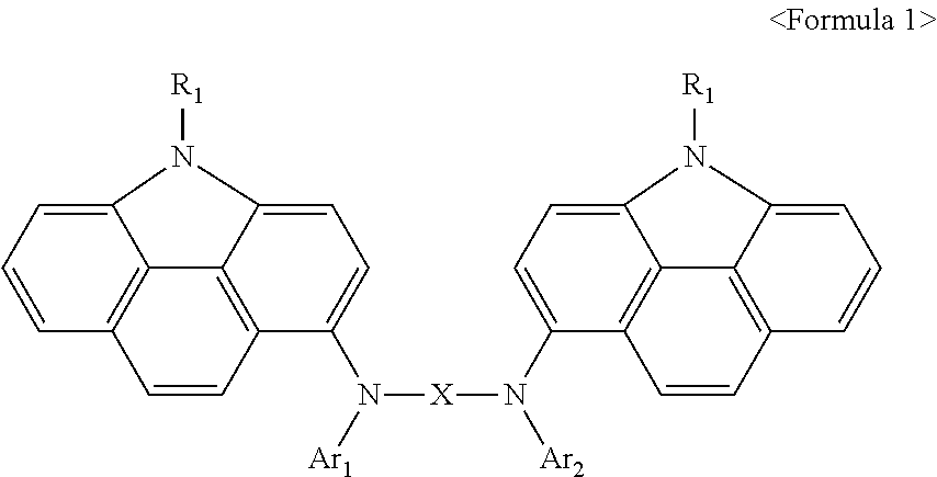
C12=CC=CC3=C1C1=C(C=C3)C(N([Ar1])[X]N([Ar2])C3=CC=C4C5=C3C=CC3=C5C(=CC=C3)N4[R1])=CC=C1N2[R1]
